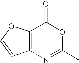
C12=C(N=C(C)OC1=O)C=CO2
